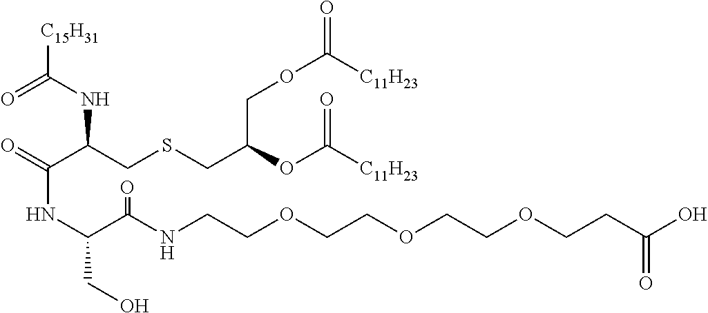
O=C(C(CSCC(OC([C11H23])=O)COC([C11H23])=O)NC([C15H31])=O)NC(C(NCCOCCOCCOCCC(O)=O)=O)CO
